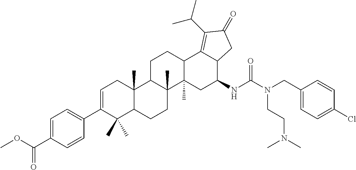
C1=C(C(OC)=O)C=CC(C2=CCC3(C)C(C2(C)C)CCC2(C)C3CCC3C2(C)CC(NC(N(CC2=CC=C(Cl)C=C2)CCN(C)C)=O)C2C3=C(C(C)C)C(=O)C2)=C1
